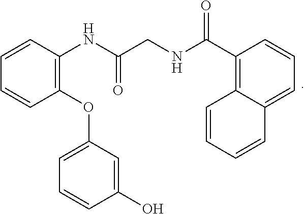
N(C(C1=C2C=CC=CC2=CC=C1)=O)CC(NC1=C(OC2=CC=CC(O)=C2)C=CC=C1)=O
